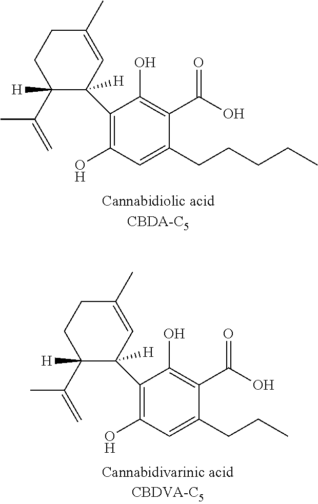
C1(C)=CC(C2=C(O)C=C(CCCCC)C(C(O)=O)=C2O)([H])C(C(=C)C)([H])CC1.C1(C)=CC(C2=C(O)C=C(CCC)C(C(O)=O)=C2O)([H])C(C(=C)C)([H])CC1
